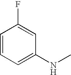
C1=CC=C(NC)C=C1F
